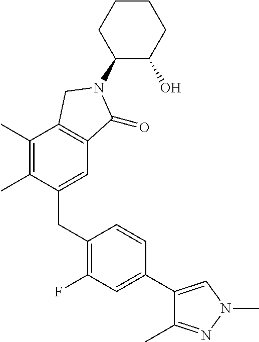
C1(CC2=C(F)C=C(C3=CN(C)N=C3C)C=C2)=CC2=C(C(C)=C1C)CN(C1C(O)CCCC1)C2=O
